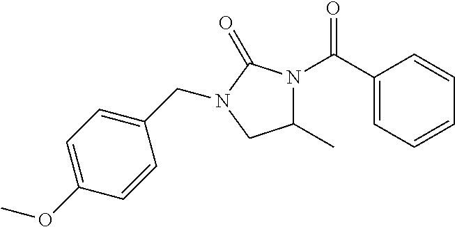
C1(C)N(C(C2=CC=CC=C2)=O)C(=O)N(CC2=CC=C(OC)C=C2)C1
